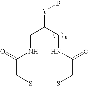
C1C([Y]B)CNC(=O)CSSCC(=O)N1
